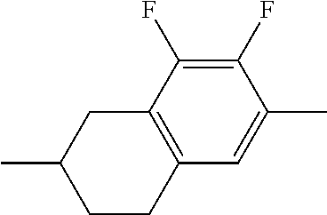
C1C2=C(C=C(C)C(F)=C2F)CCC1C
